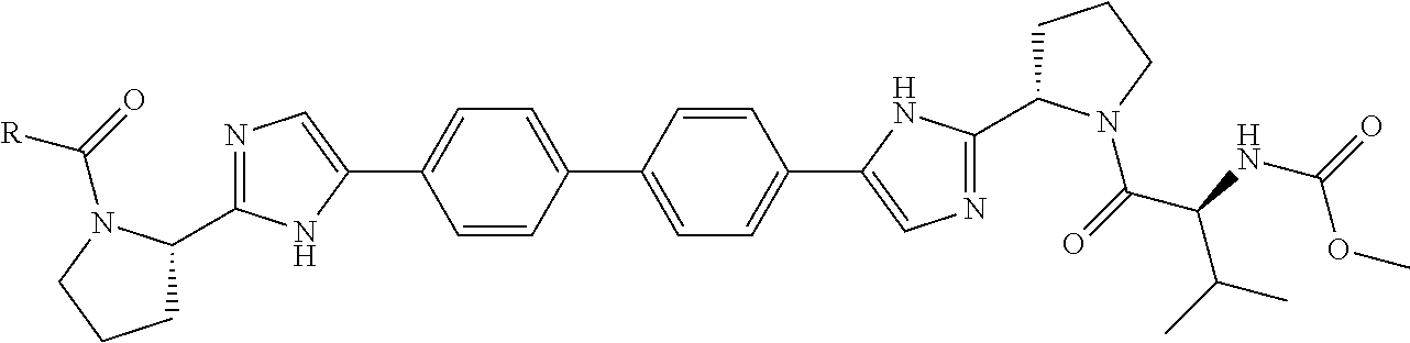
C1C(C2=NC=C(C3=CC=C(C4=CC=C(C5=CN=C(C6CCCN6C(C(C(C)C)NC(OC)=O)=O)N5)C=C4)C=C3)N2)N(C(=O)[R])CC1
